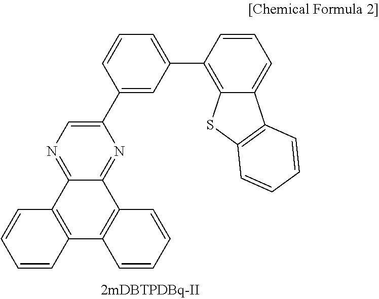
C1=C(C2=C3C(=CC=C2)C2=C(S3)C=CC=C2)C=C(C2=CN=C3C(=N2)C2=C(C4=C3C=CC=C4)C=CC=C2)C=C1
